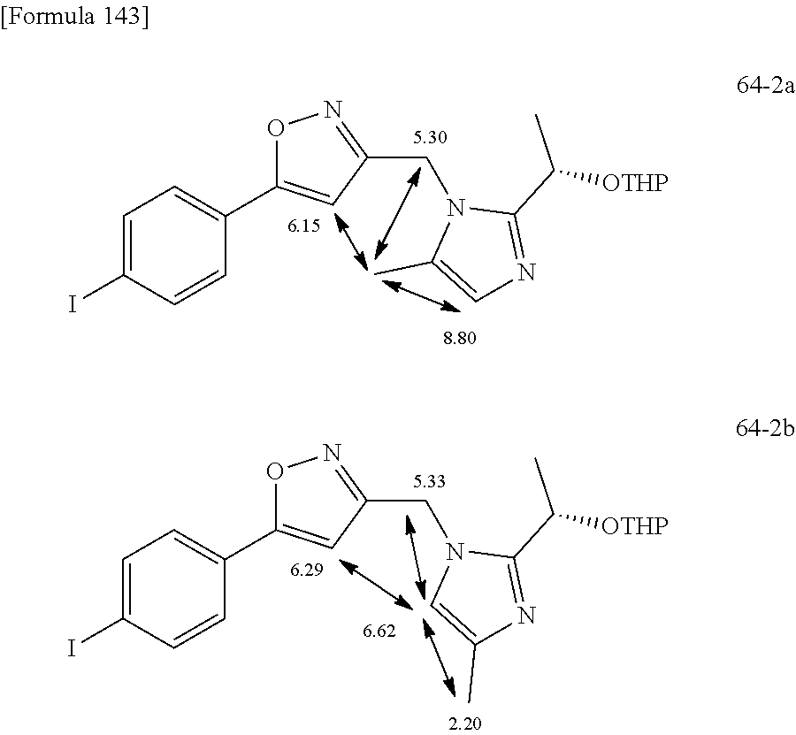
C1=C(I)C=CC(C2=CC(CN3C(C)=CN=C3C(C)[OTHP])=NO2)=C1.C1=C(I)C=CC(C2=CC(CN3C=C(C)N=C3C(C)[OTHP])=NO2)=C1
